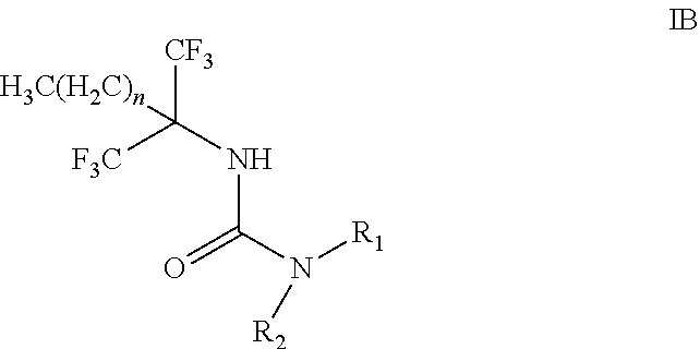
C([F3C])(NC(N([R1])[R2])=O)([H3C(H2C)n])[CF3]
